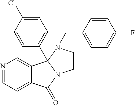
C1=NC=C2C(=C1)C(=O)N1CCN(CC3=CC=C(F)C=C3)C21C1=CC=C(Cl)C=C1
